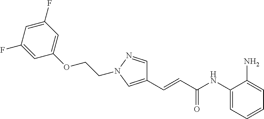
C1(F)=CC(F)=CC(OCCN2N=CC(C=CC(NC3=CC=CC=C3N)=O)=C2)=C1
